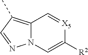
C12=C(C)C=NN1C=C([R2])[X5]=C2
